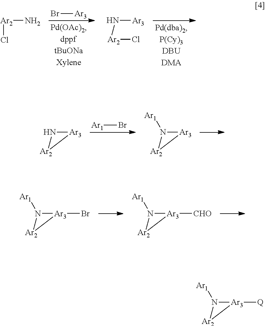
Br[Ar3].[Ar2](Cl)N.N([Ar3])[Ar2]Cl.[Ar1]Br.N1[Ar3][Ar2]1.N1([Ar1])[Ar3][Ar2]1.N1([Ar1])[Ar3](Br)[Ar2]1.N1([Ar1])[Ar3]([CHO])[Ar2]1.N1([Ar1])[Ar3]([Q])[Ar2]1
